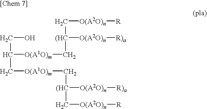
C([O(A1O)m]C[(HC]([O(A2O)n][R)a])C[O(A2O)n][R])C([O(A1O)m]C[(HC]([O(A2O)n][R)a])C[O(A2O)n][R])CO
